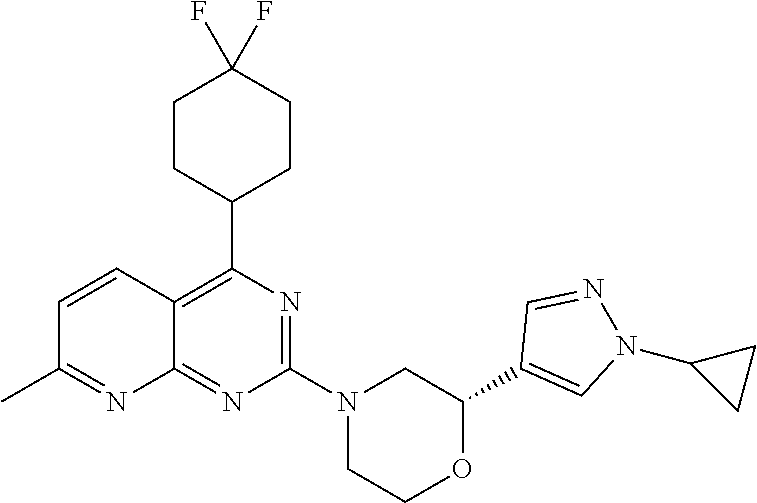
C1(C2=CN(C3CC3)N=C2)OCCN(C2=NC(C3CCC(F)(F)CC3)=C3C(=N2)N=C(C)C=C3)C1
